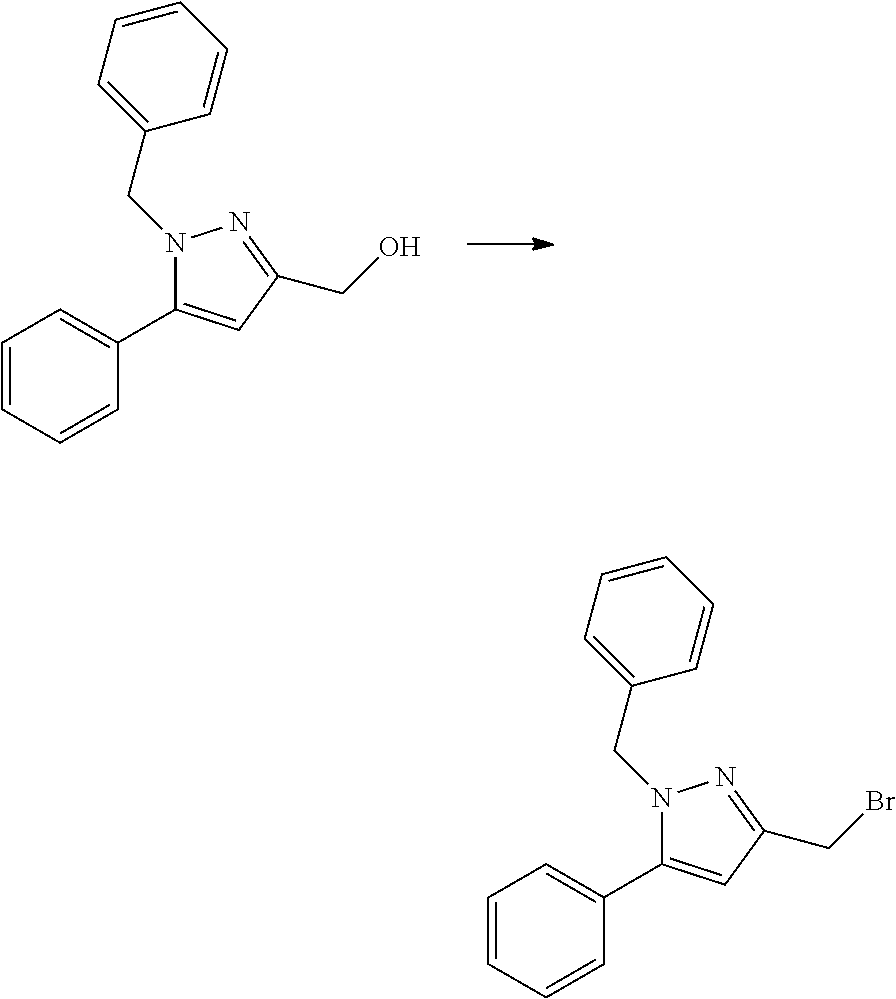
N1(CC2=CC=CC=C2)C(C2=CC=CC=C2)=CC(CO)=N1.N1(CC2=CC=CC=C2)C(C2=CC=CC=C2)=CC(CBr)=N1
